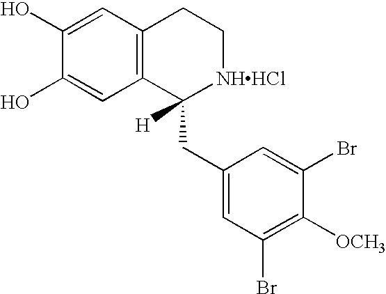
C1(O)=CC2=C(C=C1O)C(CC1=CC(Br)=C([OCH3])C(Br)=C1)([H])[NHHCl]CC2
